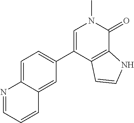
C1(C2=CC=C3C(=C2)C=CC=N3)=CN(C)C(=O)C2=C1C=CN2
